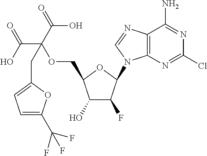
C1(O)C(F)C(N2C3=C(N=C2)C(N)=NC(Cl)=N3)OC1COC(C(O)=O)(C(=O)O)CC1=CC=C(C(F)(F)F)O1
